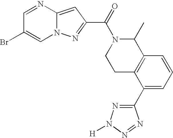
C1=NC2=CC(C(=O)N3CCC4=C(C3C)C=CC=C4C3=NN([H])N=N3)=NN2C=C1Br
